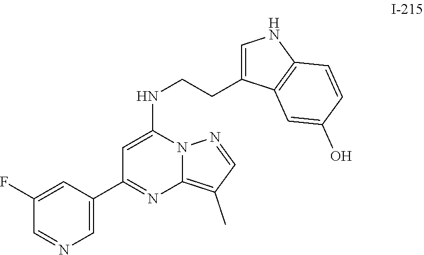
C1=C(C2=NC3=C(C)C=NN3C(NCCC3=CNC4=C3C=C(O)C=C4)=C2)C=C(F)C=N1
